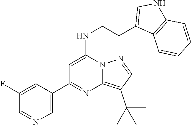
C1(C2=NC3=C(C(C)(C)C)C=NN3C(NCCC3=CNC4=C3C=CC=C4)=C2)=CN=CC(F)=C1
